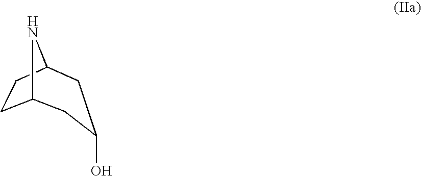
C12CCC(CC(O)C1)N2
